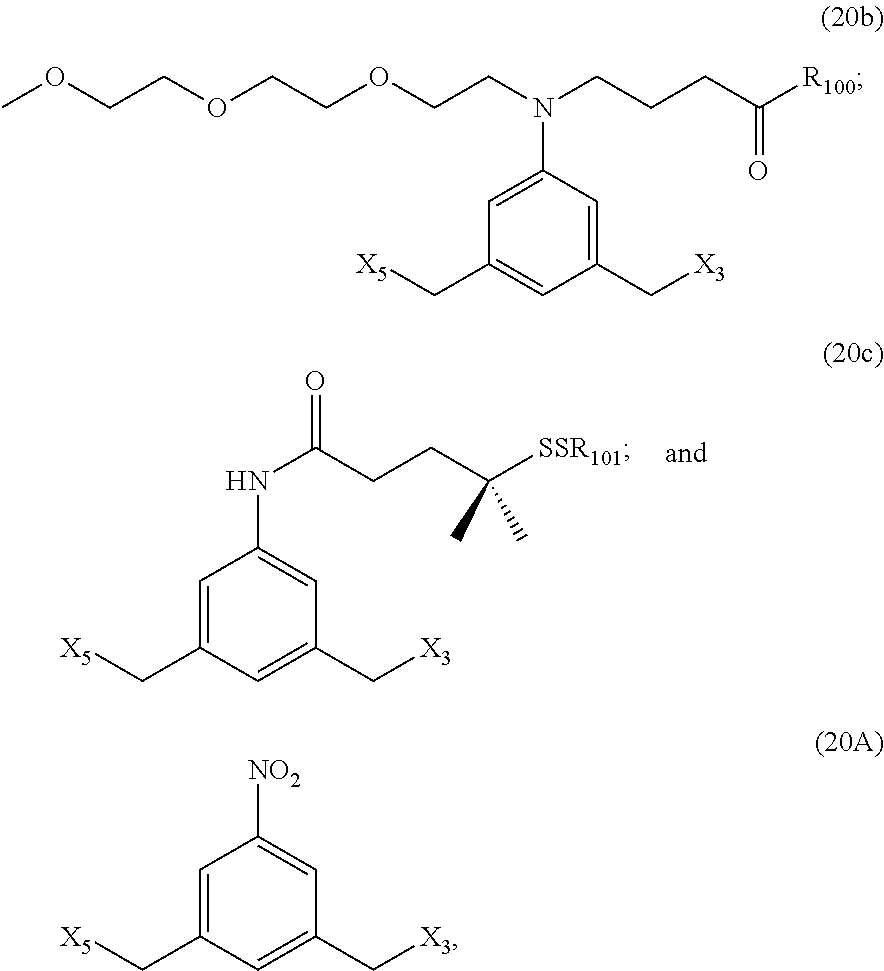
N(C(CCC([SSR101])(C)C)=O)C1=CC(C[X3])=CC(C[X5])=C1.C1(C[X3])=CC(N(CCOCCOCCOC)CCCC([R100])=O)=CC(C[X5])=C1.[NO2]C1=CC(C[X3])=CC(C[X5])=C1
